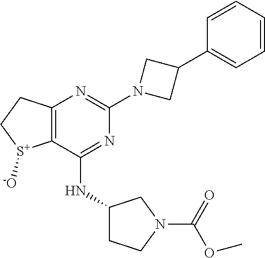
C12=C(C(NC3CCN(C(=O)OC)C3)=NC(N3CC(C4=CC=CC=C4)C3)=N1)[S+]([-O])CC2
